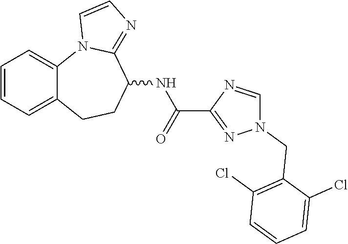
C12=CC=CC=C1CCC(NC(=O)C1=NN(CC3=C(Cl)C=CC=C3Cl)C=N1)C1=NC=CN21
